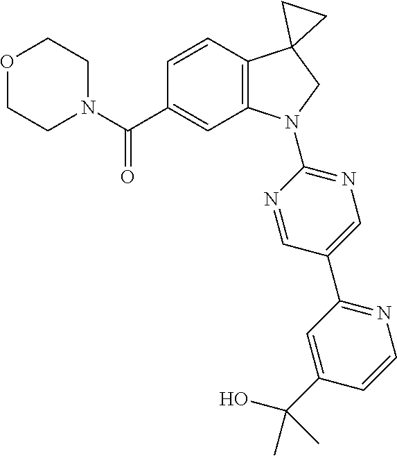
C(C1=CC2=C(C=C1)C1(CN2C2=NC=C(C3=NC=CC(C(C)(O)C)=C3)C=N2)CC1)(=O)N1CCOCC1
